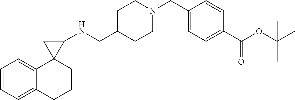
C1=CC=C2C(=C1)CCCC21C(NCC2CCN(CC3=CC=C(C(OC(C)(C)C)=O)C=C3)CC2)C1
